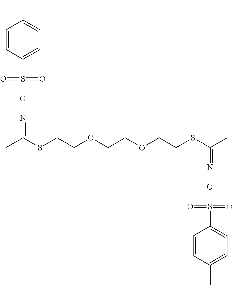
C1=CC(S(ON=C(C)SCCOCCOCCSC(C)=NOS(C2=CC=C(C)C=C2)(=O)=O)(=O)=O)=CC=C1C
